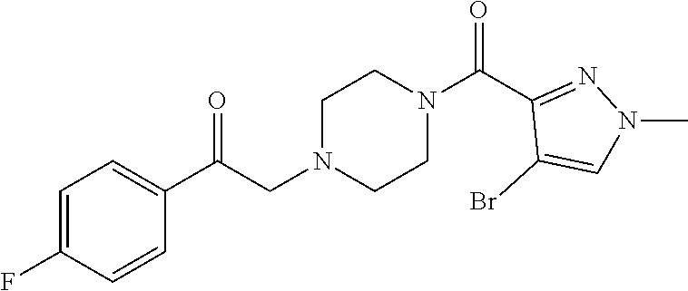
C1=C(F)C=CC(C(CN2CCN(C(C3=NN(C)C=C3Br)=O)CC2)=O)=C1
